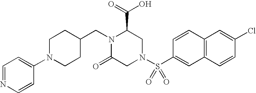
C1=NC=CC(N2CCC(CN3C(=O)CN(S(C4=CC5=C(C=C4)C=C(Cl)C=C5)(=O)=O)CC3C(=O)O)CC2)=C1
